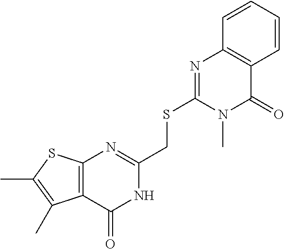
C12=C(C(=O)NC(CSC3=NC4=C(C(=O)N3C)C=CC=C4)=N1)C(C)=C(C)S2
